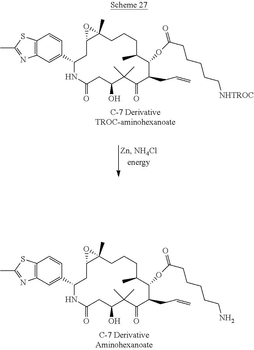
C12=C(C=C(C3NC(=O)CC(O)C(C)(C)C(=O)C(CC=C)C(OC(CCCCCN)=O)C(C)CCCC4(C)C(C3)O4)C=C1)N=C(C)S2.C12=C(C=C(C3NC(=O)CC(O)C(C)(C)C(=O)C(CC=C)C(OC(CCCCC[NHTROC])=O)C(C)CCCC4(C)C(C3)O4)C=C1)N=C(C)S2
